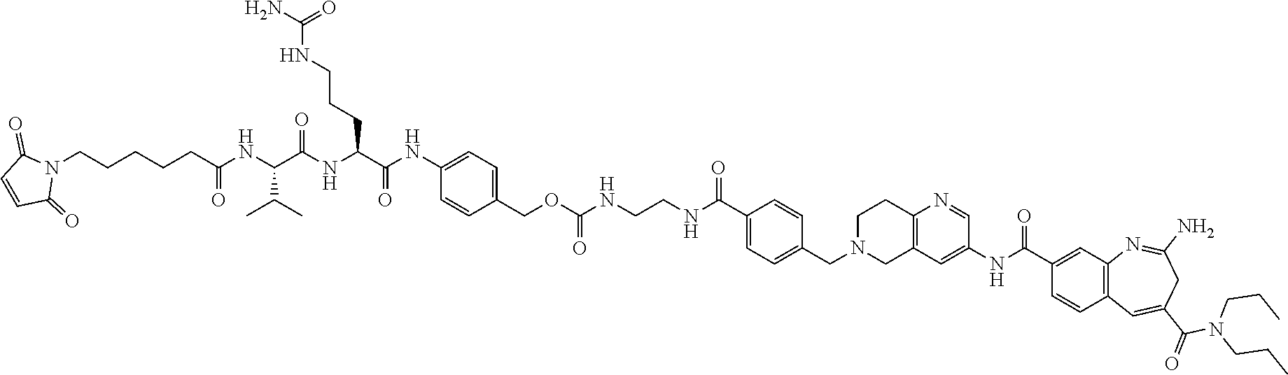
C(NC(OCC1=CC=C(NC(C(NC(C(NC(CCCCCN2C(=O)C=CC2=O)=O)C(C)C)=O)CCCNC(N)=O)=O)C=C1)=O)CNC(C1=CC=C(CN2CCC3=C(C=C(NC(C4=CC5=C(C=C4)C=C(C(=O)N(CCC)CCC)CC(N)=N5)=O)C=N3)C2)C=C1)=O
